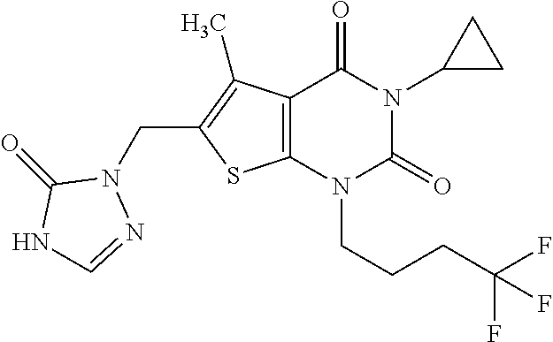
C12=C(N(CCCC(F)(F)F)C(=O)N(C3CC3)C1=O)SC(CN1C(=O)NC=N1)=C2C
